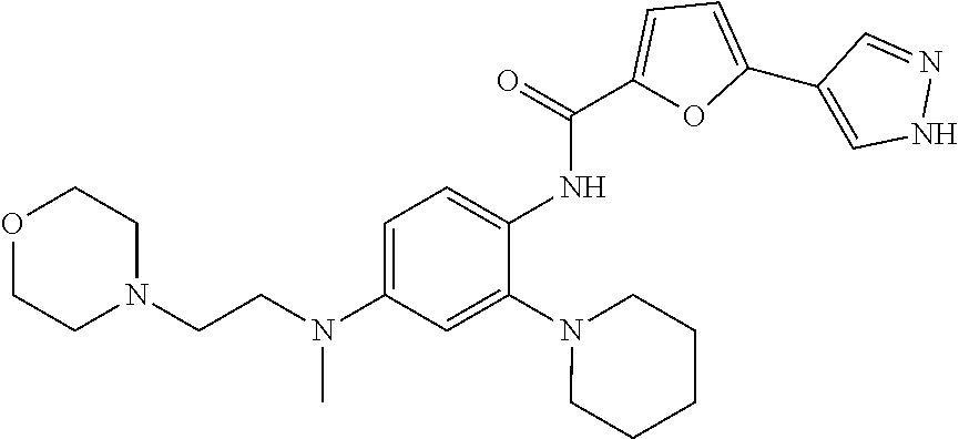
C1=C(N(CCN2CCOCC2)C)C=C(N2CCCCC2)C(NC(C2=CC=C(C3=CNN=C3)O2)=O)=C1
